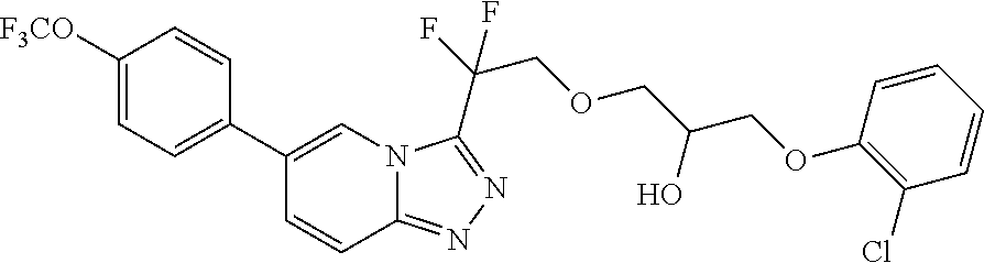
C1([F3CO])=CC=C(C2=CN3C(=NN=C3C(COCC(COC3=C(Cl)C=CC=C3)O)(F)F)C=C2)C=C1
